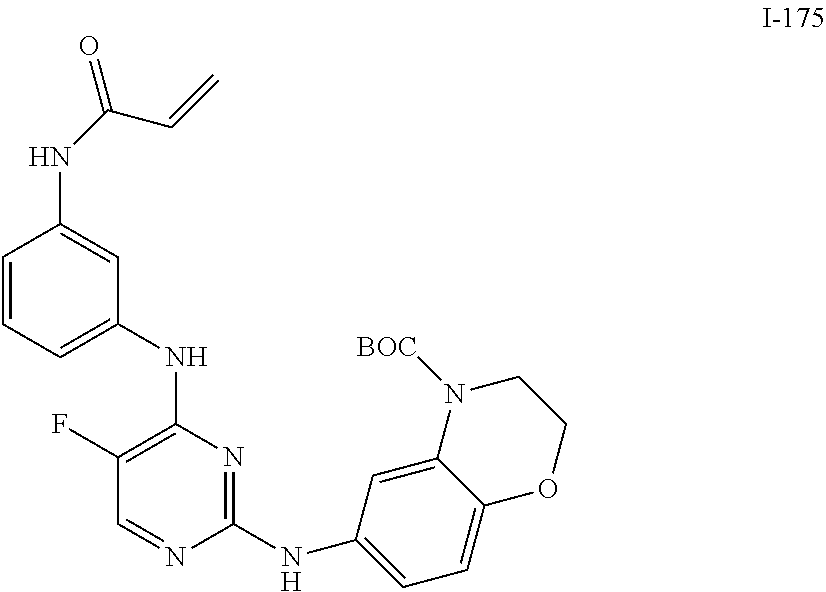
C1(NC2=CC=C3C(=C2)N([BOC])CCO3)=NC(NC2=CC=CC(NC(=O)C=C)=C2)=C(F)C=N1
